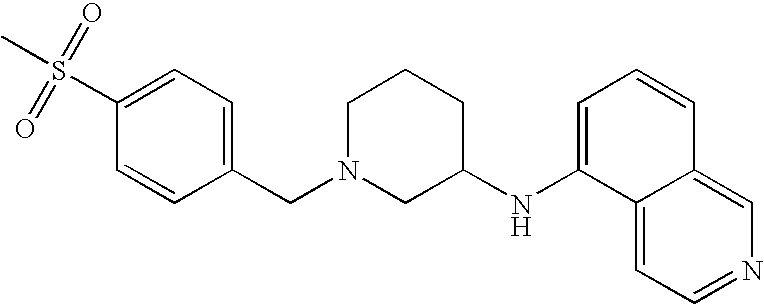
C1(S(=O)(=O)C)=CC=C(CN2CC(NC3=CC=CC4=CN=CC=C34)CCC2)C=C1
